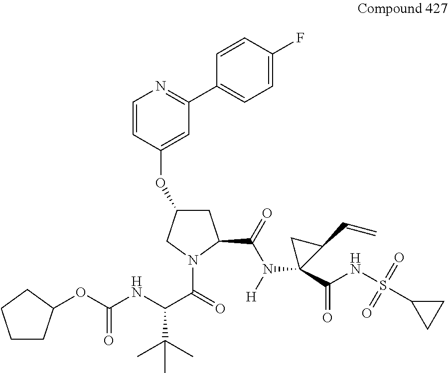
C1CC(OC(NC(C(=O)N2C(C(=O)N([H])C3(C(NS(C4CC4)(=O)=O)=O)C(C=C)C3)CC(OC3=CC(C4=CC=C(F)C=C4)=NC=C3)C2)C(C)(C)C)=O)CC1
